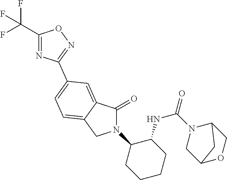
C1(=O)N(C2CCCCC2NC(N2CC3OCC2C3)=O)CC2=CC=C(C3=NOC(C(F)(F)F)=N3)C=C12
